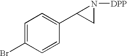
C1=C(Br)C=CC(C2CN2[DPP])=C1
